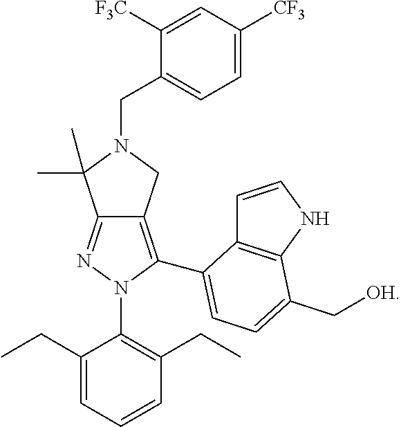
C12=NN(C3=C(CC)C=CC=C3CC)C(C3=CC=C(C[OH])C4=C3C=CN4)=C1CN(CC1=CC=C([CF3])C=C1[F3C])C2(C)C
